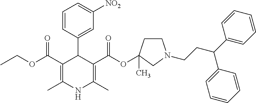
C(OC(C1=C(C)NC(C)=C(C(OC2(C)CCN(CCC(C3=CC=CC=C3)C3=CC=CC=C3)C2)=O)C1C1=CC([NO2])=CC=C1)=O)C
